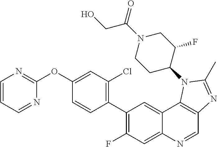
C1=CC=NC(OC2=CC(Cl)=C(C3=C(F)C=C4C(=C3)C3=C(C=N4)N=C(C)N3C3CCN(C(CO)=O)CC3F)C=C2)=N1
